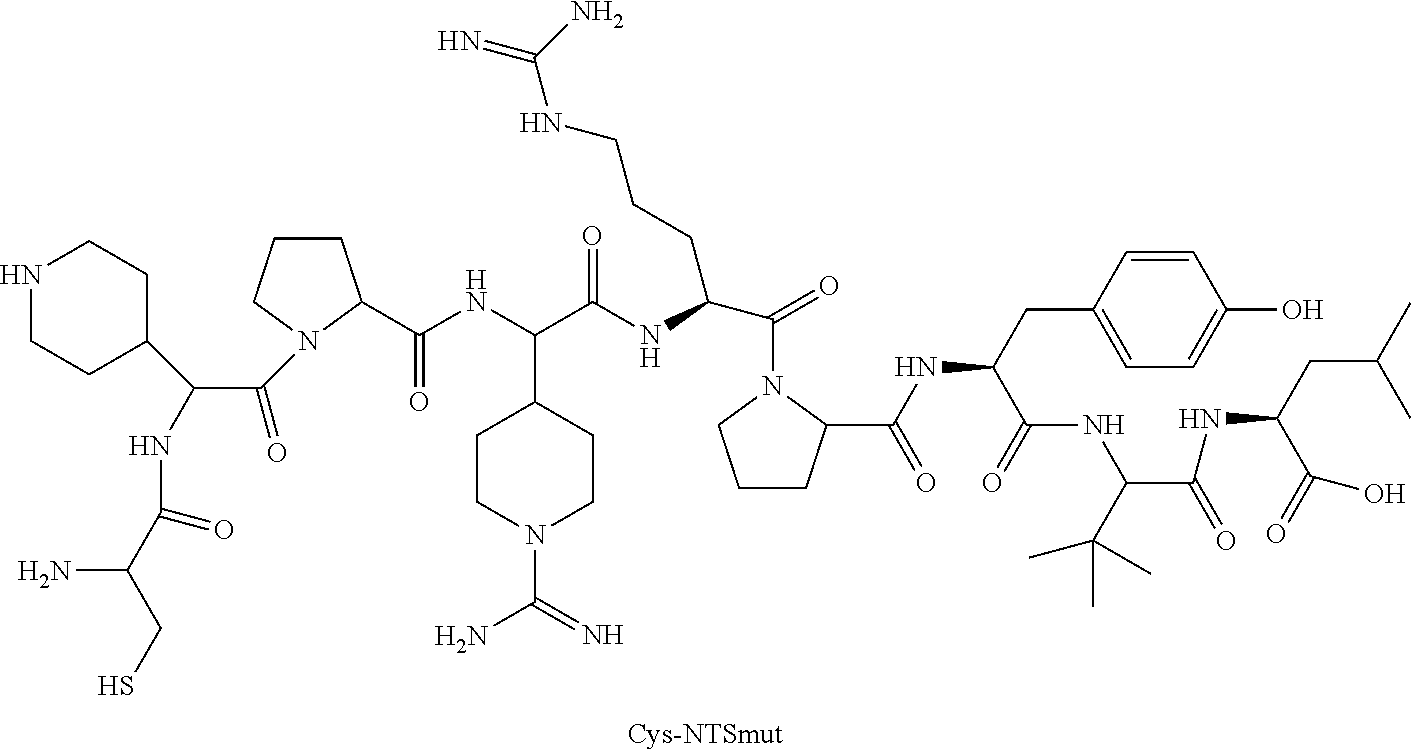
N1CCC(C(C(=O)N2CCCC2C(=O)NC(C2CCN(C(N)=N)CC2)C(=O)NC(C(=O)N2CCCC2C(=O)NC(C(NC(C(NC(CC(C)C)C(=O)O)=O)C(C)(C)C)=O)CC2=CC=C(O)C=C2)CCCNC(N)=N)NC(=O)C(N)CS)CC1
